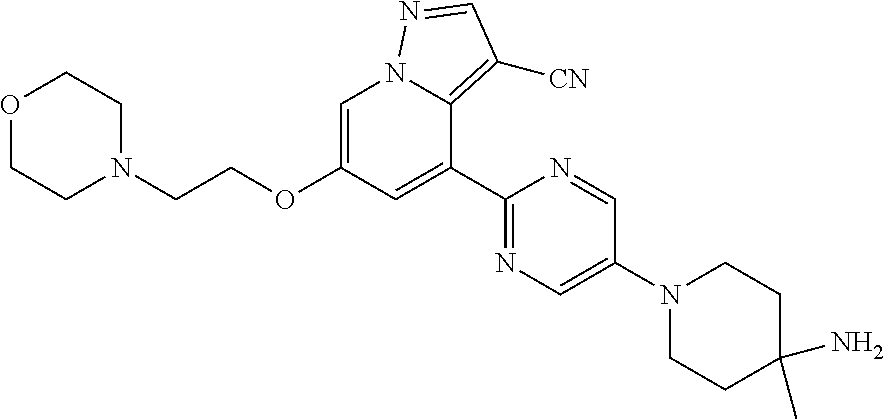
C(COC1=CN2C(=C([CN])C=N2)C(C2=NC=C(N3CCC(N)(C)CC3)C=N2)=C1)N1CCOCC1
